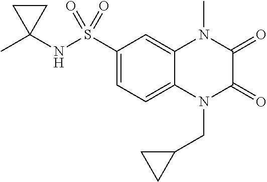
C1(S(NC2(C)CC2)(=O)=O)=CC=C2C(=C1)N(C)C(=O)C(=O)N2CC1CC1
